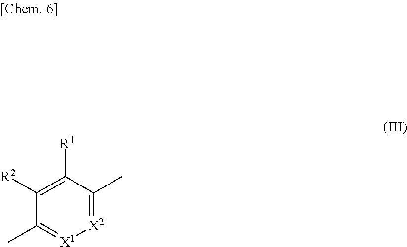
[X2]1=C(C)C([R1])=C([R2])C(C)=[X1]1
